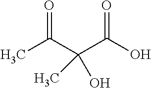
C(C(C(O)=O)(O)C)(C)=O
